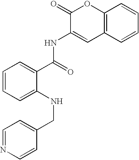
C1=NC=CC(CNC2=CC=CC=C2C(NC2=CC3=C(OC2=O)C=CC=C3)=O)=C1
